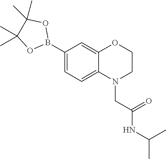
C1(B2OC(C)(C)C(C)(C)O2)=CC=C2C(=C1)OCCN2CC(=O)NC(C)C
